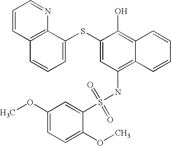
C1=CC2=C(N=C1)C(SC1=CC(NS(C3=CC(OC)=CC=C3OC)(=O)=O)=C3C(=C1O)C=CC=C3)=CC=C2
